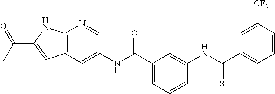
C1(C(NC2=CC(C(NC3=CC4=C(N=C3)NC(C(C)=O)=C4)=O)=CC=C2)=S)=CC=CC([CF3])=C1
